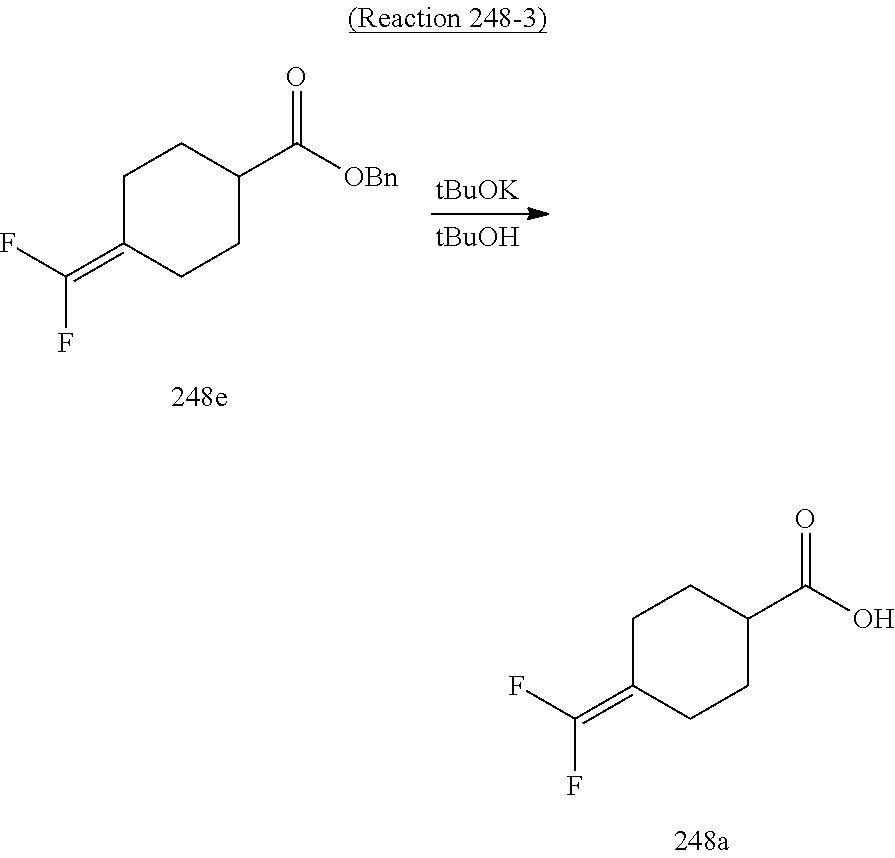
[tBuOK].[tBuOH].C1C(=C(F)F)CCC(C([OBn])=O)C1.C1C(=C(F)F)CCC(C(O)=O)C1
